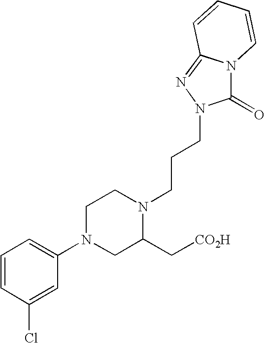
ClC1=CC(N2CC(C[CO2H])N(CCCN3C(=O)N4C(=N3)C=CC=C4)CC2)=CC=C1
